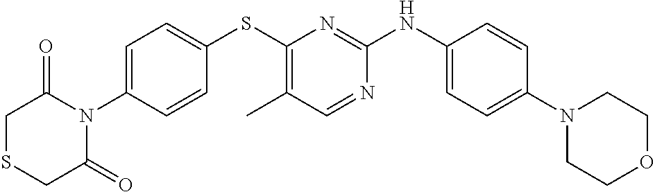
C1=C(N2C(=O)CSCC2=O)C=CC(SC2=C(C)C=NC(NC3=CC=C(N4CCOCC4)C=C3)=N2)=C1
